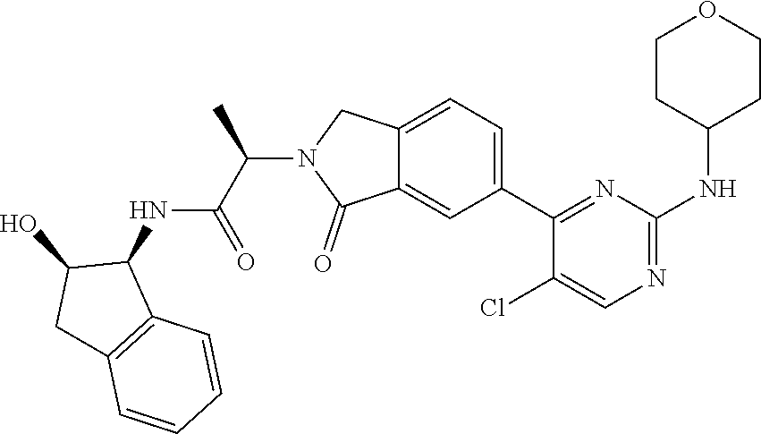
C12=CC=C(C3=NC(NC4CCOCC4)=NC=C3Cl)C=C1C(=O)N(C(C(NC1C3=C(C=CC=C3)CC1O)=O)C)C2
